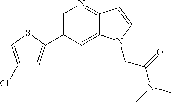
C1=C(C2=CC(Cl)=CS2)C=C2C(=N1)C=CN2CC(N(C)C)=O
